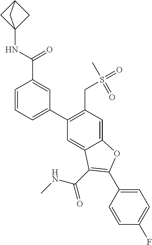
C1=CC=C(C2=C(CS(=O)(C)=O)C=C3C(=C2)C(C(NC)=O)=C(C2=CC=C(F)C=C2)O3)C=C1C(NC12CC(C1)C2)=O
